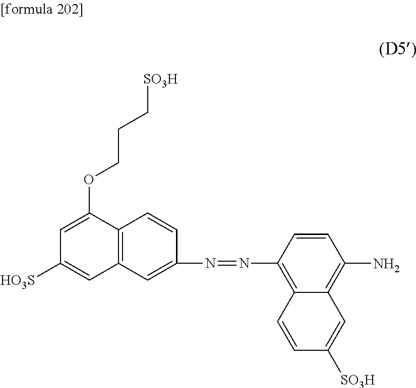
C12=C(C=C(N=NC3=C4C(=C(N)C=C3)C=C([SO3H])C=C4)C=C1)C=C([HO3S])C=C2OCCC[SO3H]
